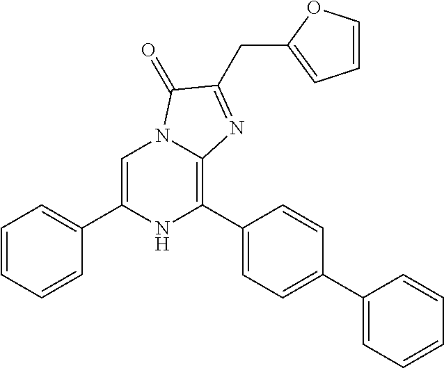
C1=C(C2=CC=CC=C2)NC(C2=CC=C(C3=CC=CC=C3)C=C2)=C2N1C(=O)C(CC1=CC=CO1)=N2
